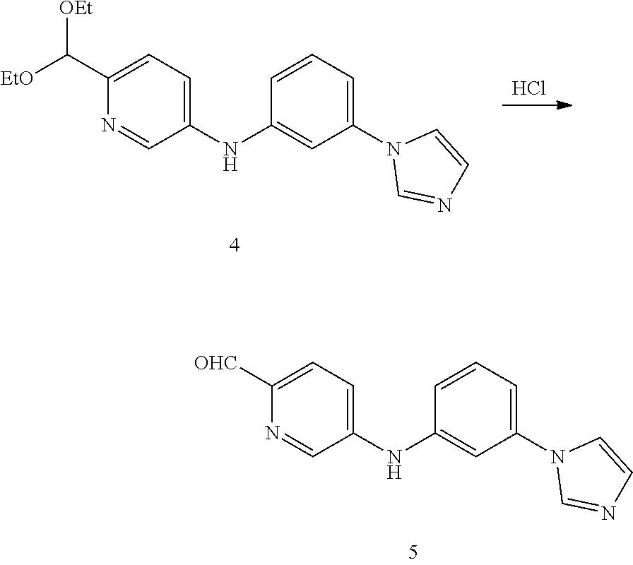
C1(N2C=NC=C2)=CC=CC(NC2=CC=C([OHC])N=C2)=C1.Cl.C1(N2C=NC=C2)=CC=CC(NC2=CC=C(C([EtO])[OEt])N=C2)=C1
